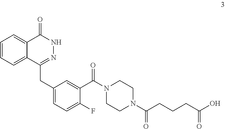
C1=CC=C2C(=C1)C(=O)NN=C2CC1=CC=C(F)C(C(N2CCN(C(CCCC(O)=O)=O)CC2)=O)=C1
